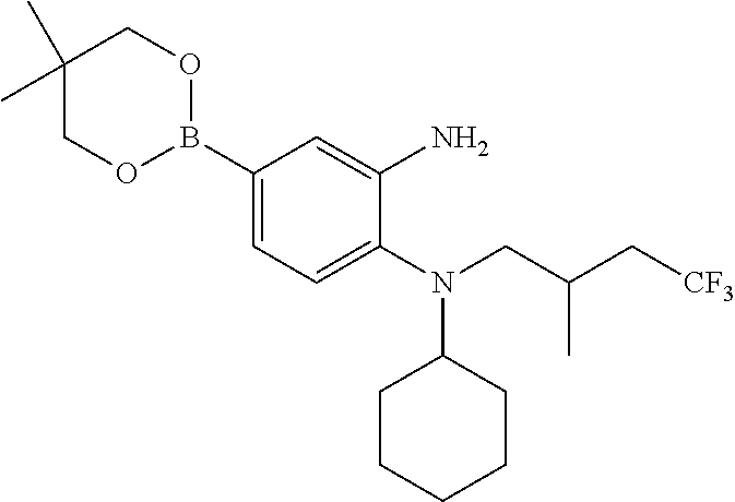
C1(N(CC(C[CF3])C)C2CCCCC2)=CC=C(B2OCC(C)(C)CO2)C=C1N
